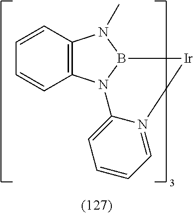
C12=C(N3B(N1C)[Ir]N1=CC=CC=C31)C=CC=C2
